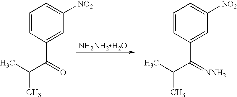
[NH2NH2H2O].C1=CC(C(C(C)C)=O)=CC([NO2])=C1.C1=CC(C(C(C)C)=[NNH2])=CC([NO2])=C1
